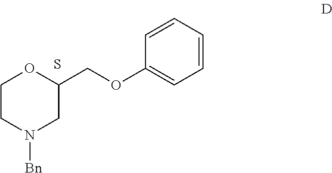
C1CN([Bn])CC(COC2=CC=CC=C2)O1.S
